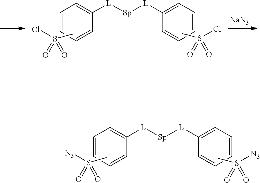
C1=CC=CC([L][Sp][L]C2=CC=CC=C2)=C1.CS(Cl)(=O)=O.CS(Cl)(=O)=O.[NaN3].C1=CC=CC([L][Sp][L]C2=CC=CC=C2)=C1.CS([N3])(=O)=O.CS([N3])(=O)=O
